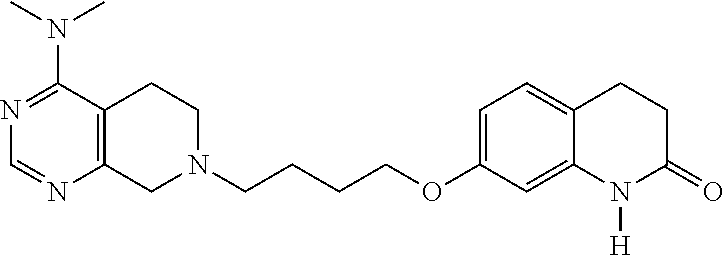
C1N(CCCCOC2=CC=C3C(=C2)N([H])C(=O)CC3)CCC2=C1N=CN=C2N(C)C
